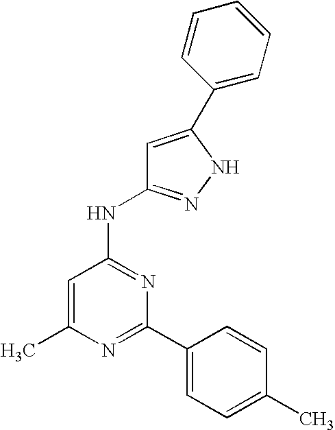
N1=C(C2=CC=C(C)C=C2)N=C(NC2=NNC(C3=CC=CC=C3)=C2)C=C1C
